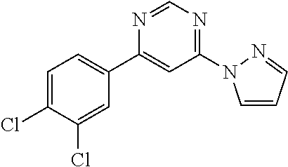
N1=CN=C(N2C=CC=N2)C=C1C1=CC=C(Cl)C(Cl)=C1
